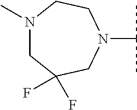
N1(C)CC(F)(F)CN(C(C)C)CC1
